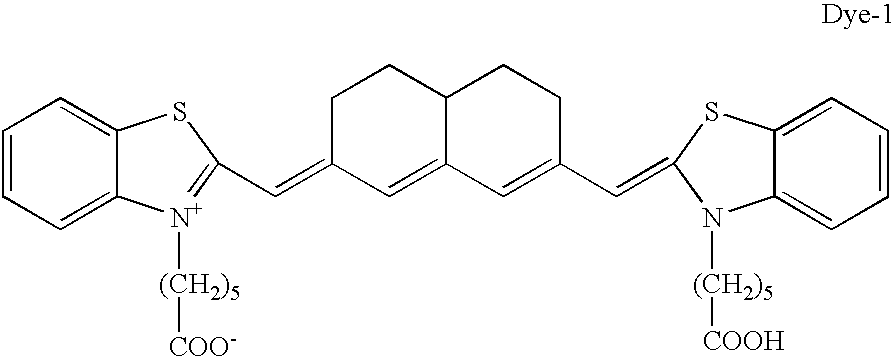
C1=CC=C2C(=C1)SC(C=C1C=C3C(CC1)CCC(C=C1SC4=CC=CC=C4N1[(CH2)5][COOH])=C3)=[N+]2[(CH2)5][COO-]
